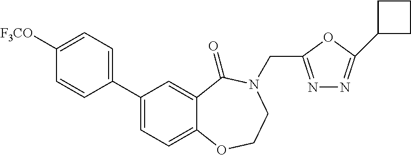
C1(C2=CC=C([F3CO])C=C2)=CC=C2C(=C1)C(=O)N(CC1=NN=C(C3CCC3)O1)CCO2
